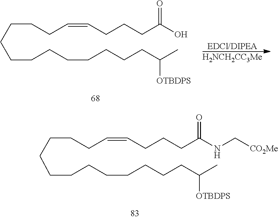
C(CCC(NC[CO2Me])=O)C=CCCCCCCCCCCCCC(C)[OTBDPS].C(CCC(O)=O)C=CCCCCCCCCCCCCC(C)[OTBDPS].[EDCl/DIPEA].[H2NCH2CC3Me]
